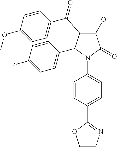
C1(O)=C(C(C2=CC=C(OC)C=C2)=O)C(C2=CC=C(F)C=C2)N(C2=CC=C(C3=NCCO3)C=C2)C1=O
